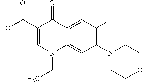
C12=CC(F)=C(N3CCOCC3)C=C1N(CC)C=C(C(O)=O)C2=O
